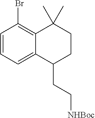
C1=CC=C2C(=C1Br)C(C)(C)CCC2CC[NHBoc]
